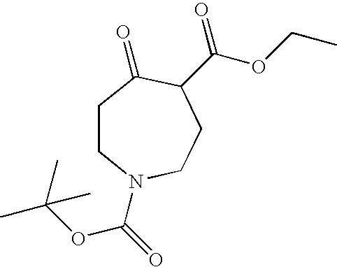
C1CN(C(=O)OC(C)(C)C)CCC(C(OCC)=O)C1=O
